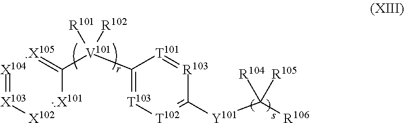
[X105]1=C([V101](C2=[T103][T102]=C([Y101]C([R106])([R104])[R105])[R103]=[T101]2)([R101])[R102])[X101]=[X102][X103]=[X104]1
